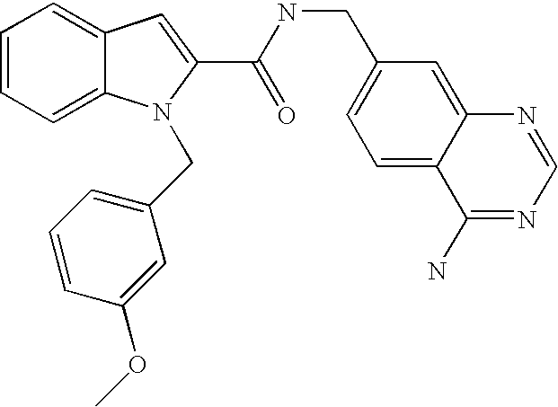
C1=C2C(=CC=C1)N(CC1=CC=CC(OC)=C1)C(C(=O)NCC1=CC=C3C(=C1)N=CN=C3N)=C2
